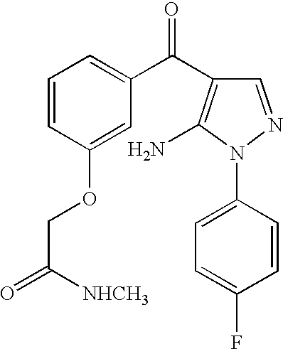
C1=CC(OCC(=O)[NHCH3])=CC(C(=O)C2=C(N)N(C3=CC=C(F)C=C3)N=C2)=C1
